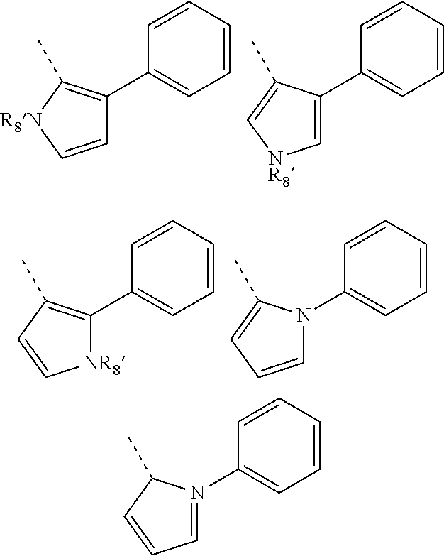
C1=CC=CC(C2=C(C)C=C[NR8]2)=C1.C1=CC=CC(N2C=CC=C2C)=C1.C1=CC=CC(C2=C(C)[R8N]C=C2)=C1.C1=CC=CC(C2=C[NR8]C=C2C)=C1.C1=CC=CC(N2=CC=CC2C)=C1
